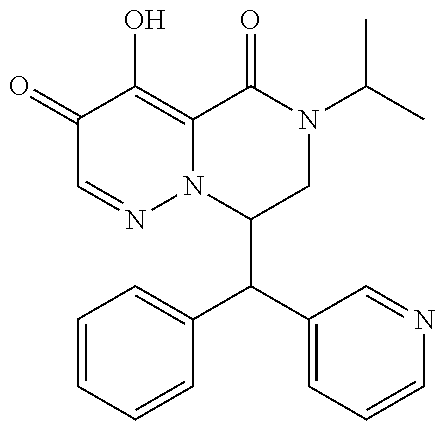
C1(=O)C=NN2C(=C1O)C(=O)N(C(C)C)CC2C(C1=CC=CC=C1)C1=CC=CN=C1
